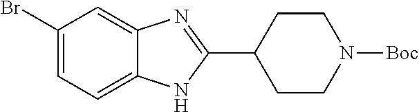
C1(Br)=CC=C2C(=C1)N=C(C1CCN([Boc])CC1)N2
